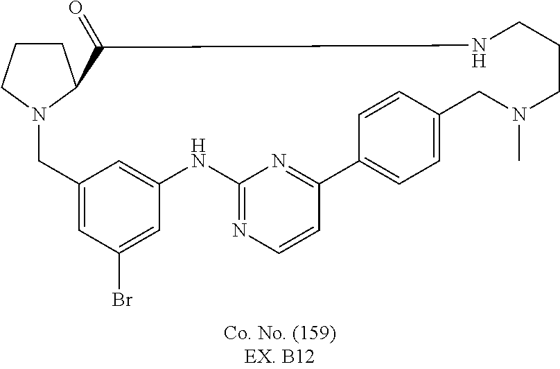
N12CC3=CC(Br)=CC(=C3)NC3=NC=CC(=N3)C3=CC=C(C=C3)CN(C)CCCNC(=O)C1CCC2
